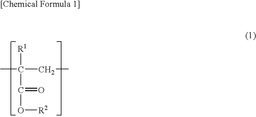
CC(C(=O)O[R2])(CC)[R1]
